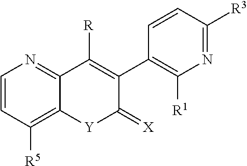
C1=CC([R5])=C2C(=N1)C([R])=C(C1=C([R1])N=C([R3])C=C1)C(=[X])[Y]2
